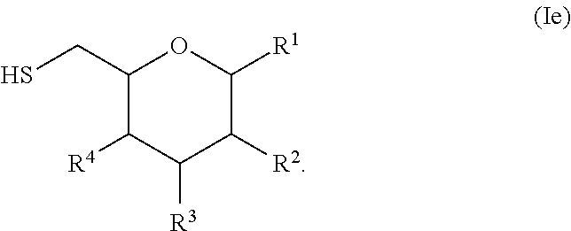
C1(CS)C([R4])C([R3])C([R2])C([R1])O1
